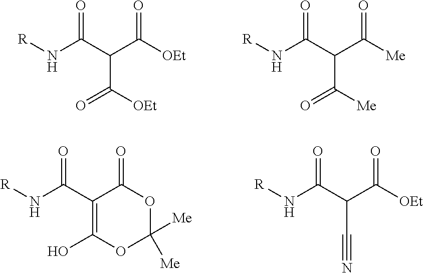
[R]NC(C(C([OEt])=O)C(=O)[OEt])=O.[R]NC(C(C([Me])=O)C(=O)[Me])=O.[R]NC(C1=C(O)OC([Me])([Me])OC1=O)=O.[R]NC(C(C([OEt])=O)C#N)=O
